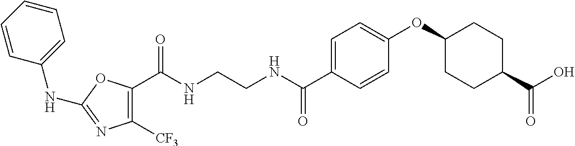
C(NCCNC(C1=CC=C(OC2CCC(C(O)=O)CC2)C=C1)=O)(=O)C1=C([CF3])N=C(NC2=CC=CC=C2)O1
